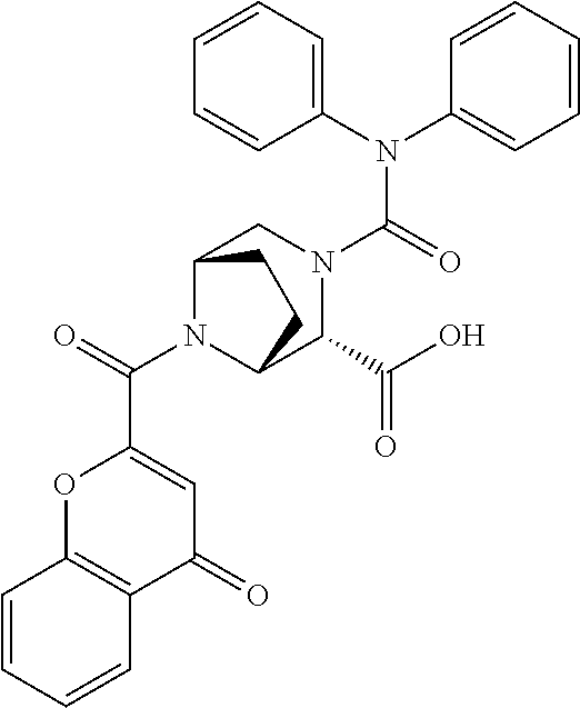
C(N1C2C(C(O)=O)N(C(N(C3=CC=CC=C3)C3=CC=CC=C3)=O)CC1CC2)(=O)C1=CC(=O)C2=C(O1)C=CC=C2
